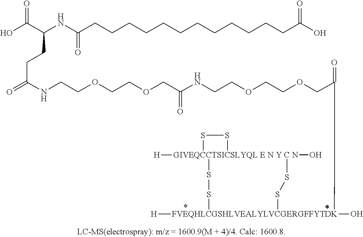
OC(C(NC(CCCCCCCCCCCCC(O)=O)=O)CCC(=O)NCCOCCOCC(NCCOCCOCC(=O)C[FVEQHLCGSHLVEALYLVCGERGFFYTDK]([H])(O)(SS[CTSICSLYQL E N Y]SS[GIVEQC][H])SS[C N]O)=O)=O
